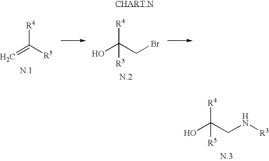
[R4]C(=C)[R5].OC(CBr)([R4])[R5].OC(CN[R3])([R4])[R5]
